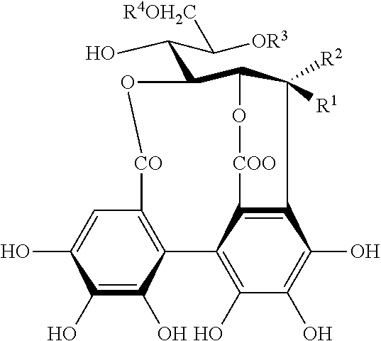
OC(C1C2C([R2])([R1])C3=C(C(=C(O)C(O)=C3O)C3=C(C=C(O)C(O)=C3O)[CO]O1)[COO]O2)C([OR3])[R4OH2C]
